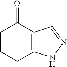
C12=C(NN=C1)CCCC2=O
